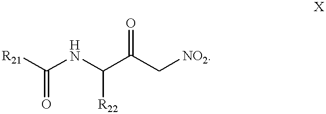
[R21]C(=O)NC([R22])C(=O)C[NO2]
